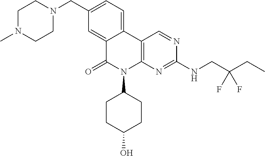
C12=CC(CN3CCN(C)CC3)=CC=C1C1=C(N(C3CCC(O)CC3)C2=O)N=C(NCC(CC)(F)F)N=C1
